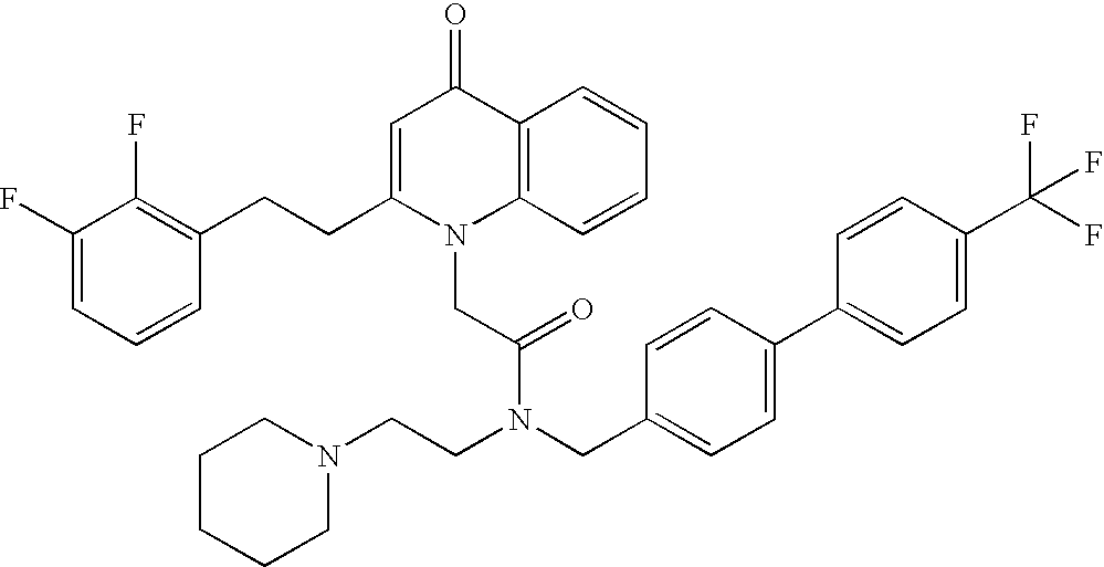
C1=C(CCC2=C(F)C(F)=CC=C2)N(CC(N(CCN2CCCCC2)CC2=CC=C(C3=CC=C(C(F)(F)F)C=C3)C=C2)=O)C2=C(C1=O)C=CC=C2
